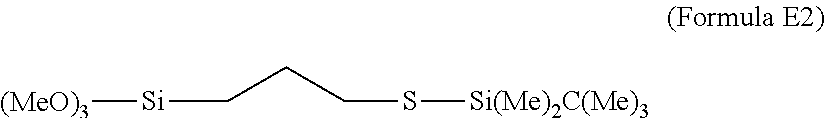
C(CCS[Si(Me)2C(Me)3])[Si][(MeO)3]
